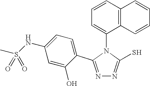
N1=C(C2=CC=C(NS(C)(=O)=O)C=C2O)N(C2=CC=CC3=C2C=CC=C3)C(S)=N1
